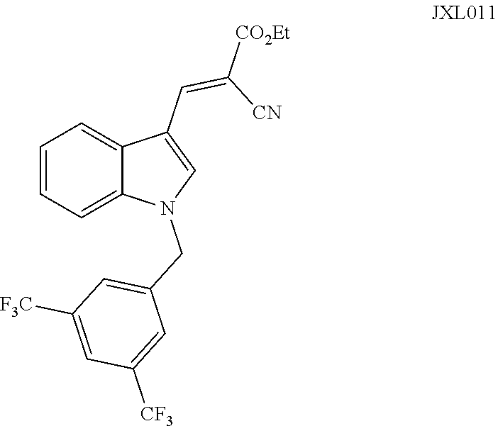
C1=CC=C2C(=C1)C(C=C([CN])[CO2Et])=CN2CC1=CC([F3C])=CC([CF3])=C1
